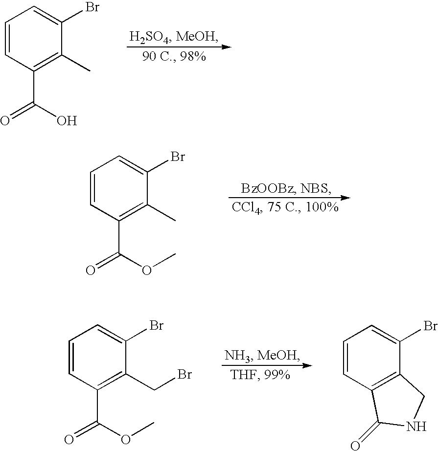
C1=CC(C(=O)O)=C(C)C(Br)=C1.C1=CC(C(=O)OC)=C(C)C(Br)=C1.C1=CC(C(=O)OC)=C(CBr)C(Br)=C1.C1=CC2=C(C(Br)=C1)CNC2=O
